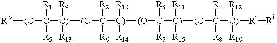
[Riv][(O]C([C)]([(O]C([C)]([(O]C([C)]([(O]C([C)]([Ri][Rii])([R12])[R16])([R4])[R8])([R11])[R15])([R3])[R7])([R10])[R14])([R2])[R6])([R9])[R13])([R1])[R5]
